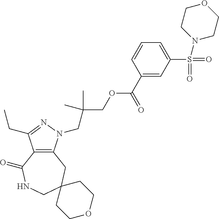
C12=C(CC3(CNC1=O)CCOCC3)N(CC(COC(C1=CC(S(=O)(=O)N3CCOCC3)=CC=C1)=O)(C)C)N=C2CC
